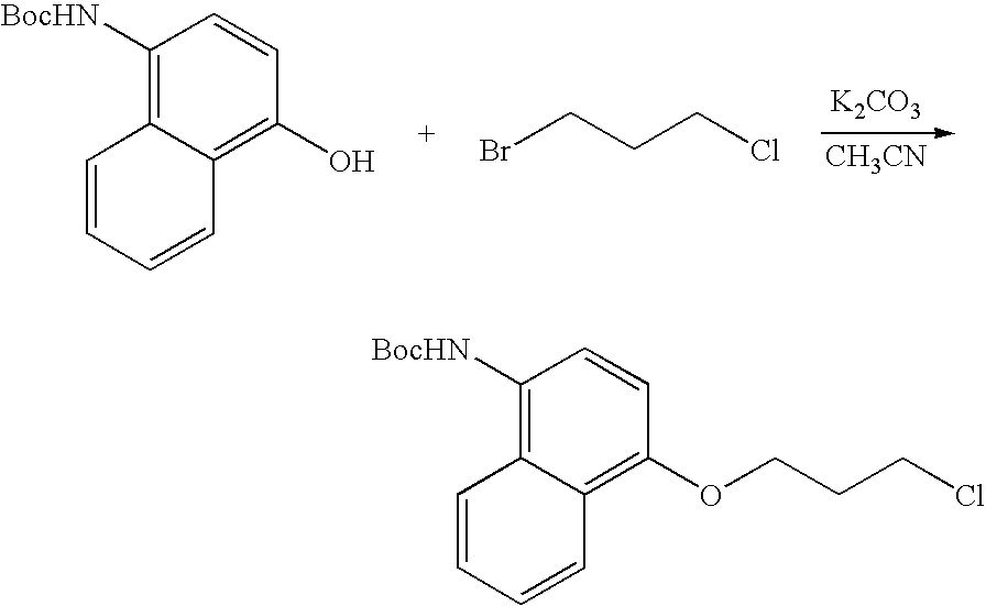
[K2CO3].[CH3CN].C1([BocHN])=C2C(=C(O)C=C1)C=CC=C2.BrCCCCl.C1([BocHN])=C2C(=C(OCCCCl)C=C1)C=CC=C2
